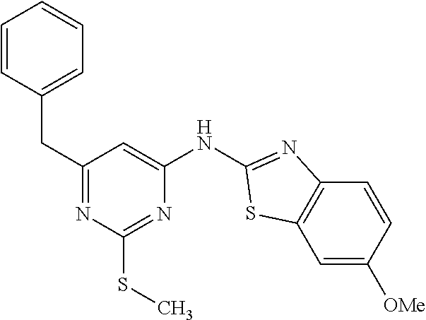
C1(CC2=CC=CC=C2)=NC(SC)=NC(NC2=NC3=C(C=C([OMe])C=C3)S2)=C1
